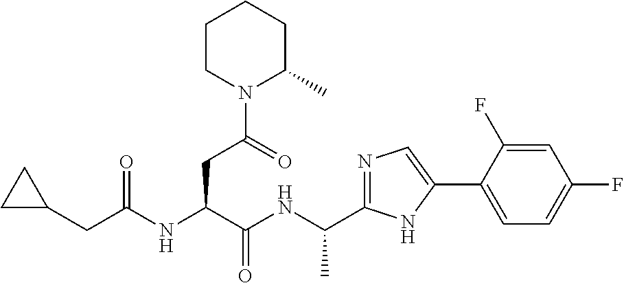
C(NC(C(NC(CC1CC1)=O)CC(N1C(C)CCCC1)=O)=O)(C)C1=NC=C(C2=CC=C(F)C=C2F)N1
